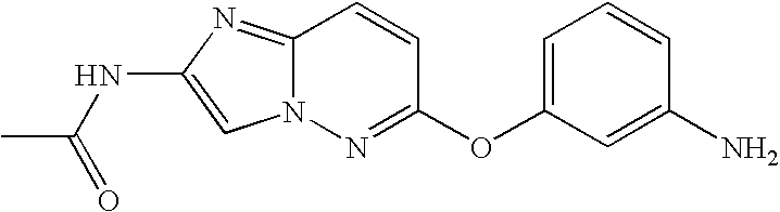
C12=NC(NC(=O)C)=CN1N=C(OC1=CC=CC(N)=C1)C=C2
